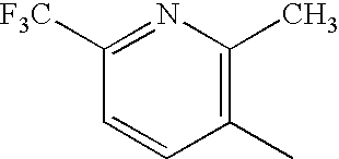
C1([F3C])=NC(C)=C(C)C=C1
